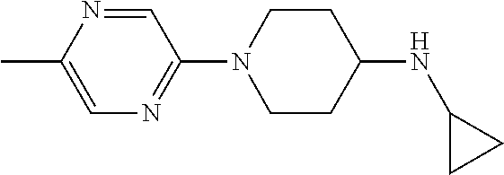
C1=NC(C)=CN=C1N1CCC(NC2CC2)CC1
